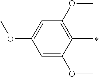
C1=C(OC)C(C)=C(OC)C=C1OC
